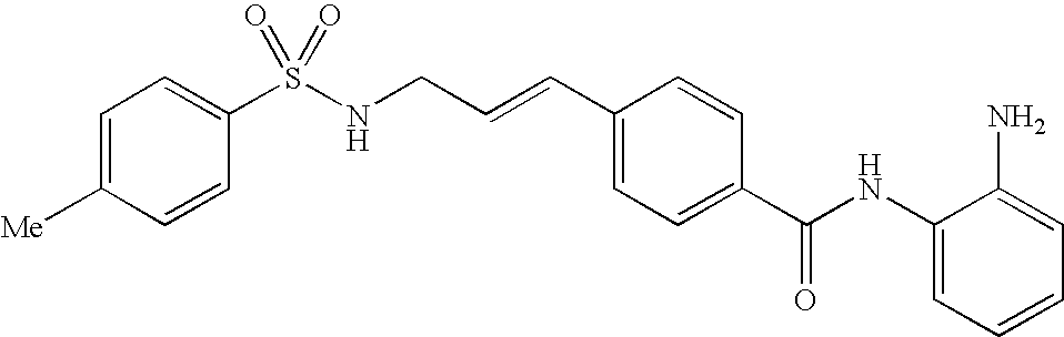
C1(NC(C2=CC=C(C=CCNS(C3=CC=C([Me])C=C3)(=O)=O)C=C2)=O)=CC=CC=C1N
